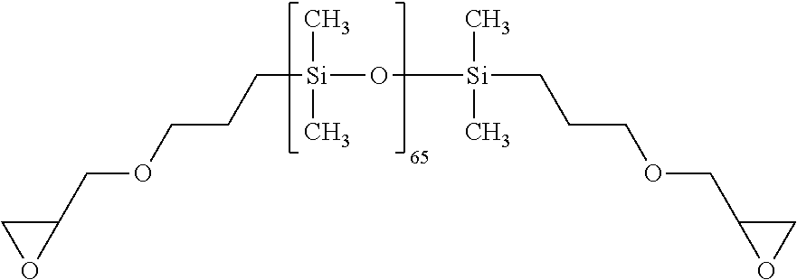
C1(COCCC[Si](C)(C)O[Si](C)(C)CCCOCC2OC2)CO1
